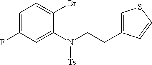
C1=C(F)C=C(N(CCC2=CSC=C2)[Ts])C(Br)=C1
